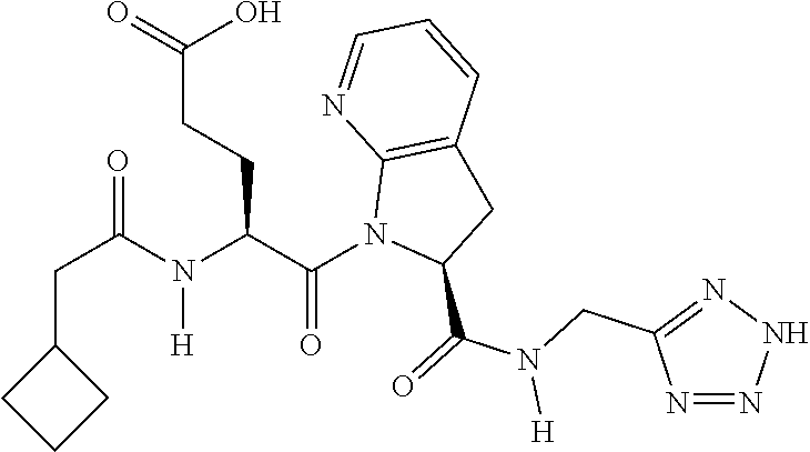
C(C1CCC1)C(N(C(C(N1C(C(=O)N(CC2=NNN=N2)[H])CC2=C1N=CC=C2)=O)CCC(=O)O)[H])=O
